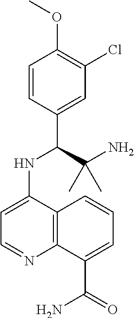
C1=CC(C(C(N)(C)C)NC2=CC=NC3=C2C=CC=C3C(=O)N)=CC(Cl)=C1OC
